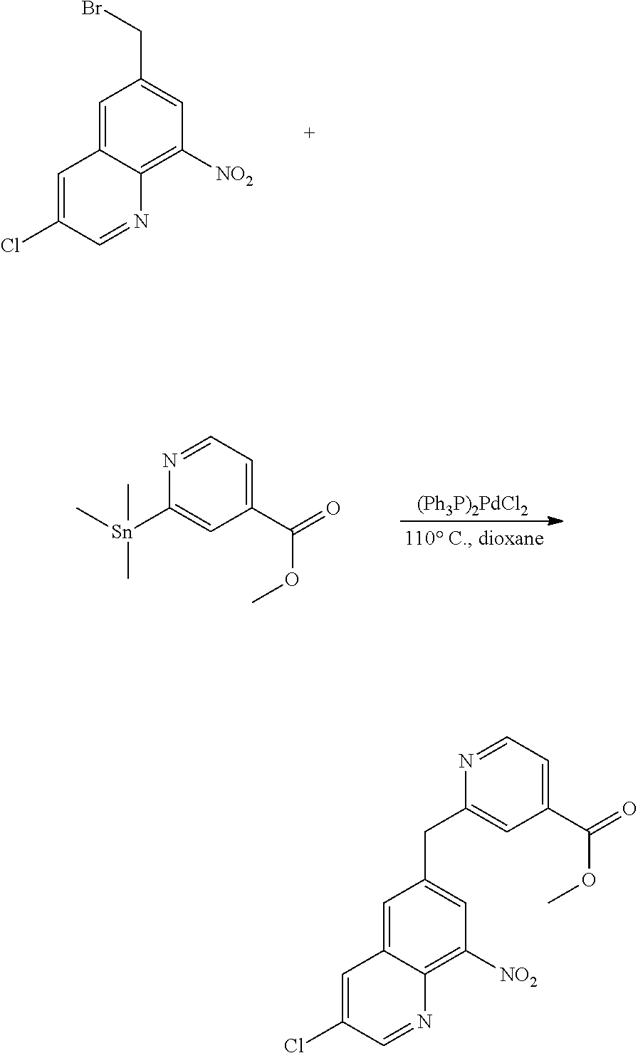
C1=C2C(=C([NO2])C=C1CBr)N=CC(Cl)=C2.[(Ph3P)2PdCl2].C1(C(=O)OC)=CC=NC([Sn](C)(C)C)=C1.C1(C(=O)OC)=CC=NC(CC2=CC([NO2])=C3C(=C2)C=C(Cl)C=N3)=C1
